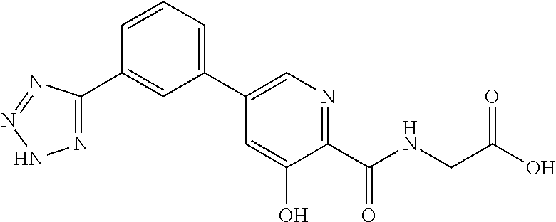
C1(C2=CC=CC(C3=NNN=N3)=C2)=CN=C(C(=O)NCC(O)=O)C(O)=C1
